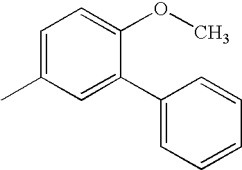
CC1=CC=C(OC)C(C2=CC=CC=C2)=C1
